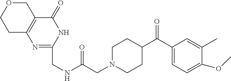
C1(C(C2CCN(CC(NCC3=NC4=C(C(=O)N3)COCC4)=O)CC2)=O)=CC=C(OC)C(C)=C1
